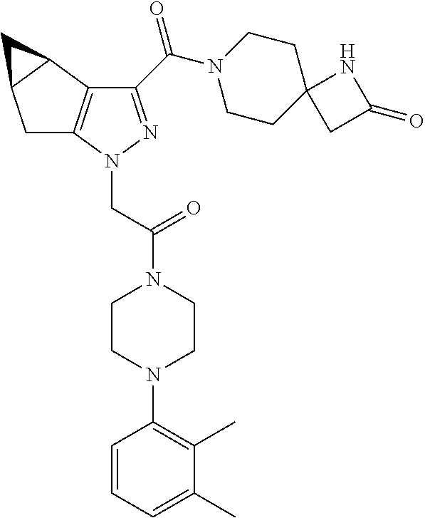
C1C2=C(C3C1C3)C(C(N1CCC3(CC1)CC(=O)N3)=O)=NN2CC(N1CCN(C2=C(C)C(C)=CC=C2)CC1)=O
